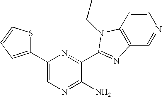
C1(C2=CC=CS2)=CN=C(N)C(C2=NC3=C(C=CN=C3)N2CC)=N1
